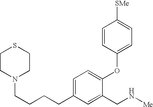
C1CN(CCCCC2=CC=C(OC3=CC=C([SMe])C=C3)C(CN[Me])=C2)CCS1
